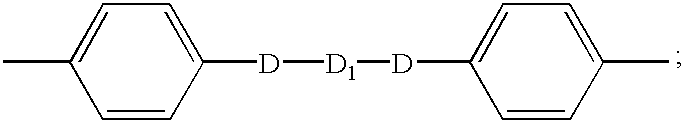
C1=CC([D][D1][D]C2=CC=C(C)C=C2)=CC=C1C
